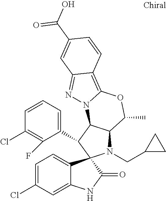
C1=CC=C(C2C3C(N(CC4CC4)C24C2=CC=C(Cl)C=C2NC4=O)C(C)OC2=C4C(=NN32)C=C(C(O)=O)C=C4)C(F)=C1Cl
